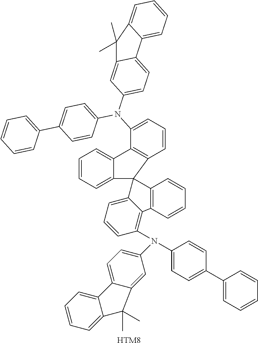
C1=CC=C2C(=C1)C1=C(C=CC=C1N(C1=CC=C(C3=CC=CC=C3)C=C1)C1=CC=C3C(=C1)C(C)(C)C1=CC=CC=C31)C21C2=C(C=CC=C2)C2=C(N(C3=CC=C(C4=CC=CC=C4)C=C3)C3=CC=C4C(=C3)C(C)(C)C3=CC=CC=C43)C=CC=C12.[HTM8]
